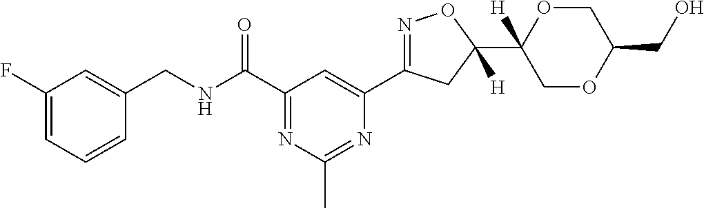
C1(F)=CC=CC(CNC(C2=NC(C)=NC(C3=NOC(C4([H])COC(CO)CO4)([H])C3)=C2)=O)=C1
